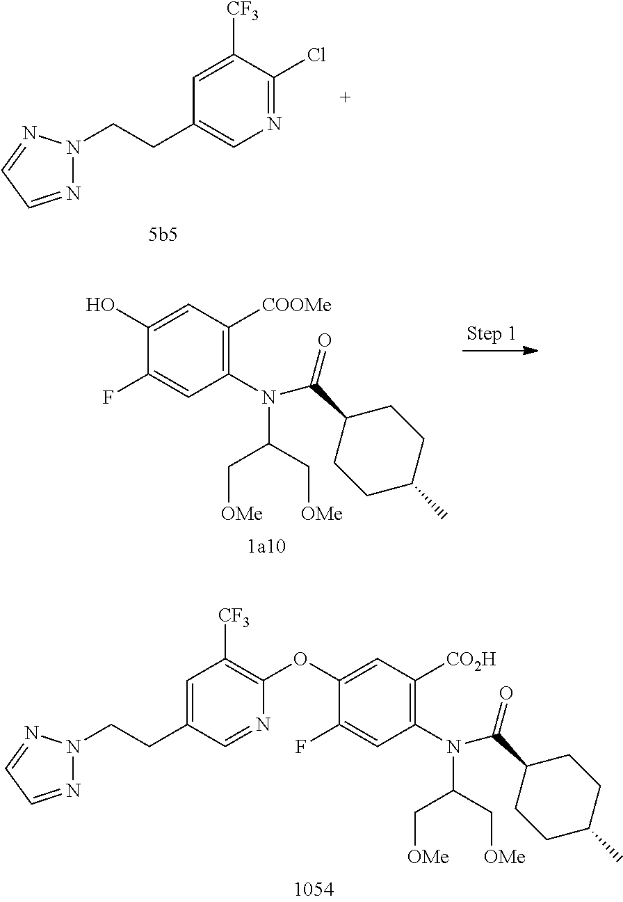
N1=C(Cl)C([CF3])=CC(CCN2N=CC=N2)=C1.C1(N(C(C[OMe])C[OMe])C(C2CCC(C)CC2)=O)=C([COOMe])C=C(O)C(F)=C1.C1(N(C(C[OMe])C[OMe])C(C2CCC(C)CC2)=O)=C([CO2H])C=C(OC2=C([CF3])C=C(CCN3N=CC=N3)C=N2)C(F)=C1
